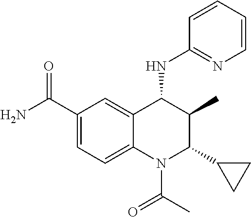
C1(C(N)=O)=CC=C2C(=C1)C(NC1=NC=CC=C1)C(C)C(C1CC1)N2C(C)=O
